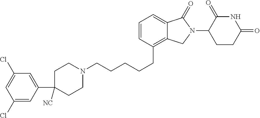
C(CCC1=C2C(=CC=C1)C(=O)N(C1C(=O)NC(=O)CC1)C2)CCN1CCC(C2=CC(Cl)=CC(Cl)=C2)([NC])CC1
